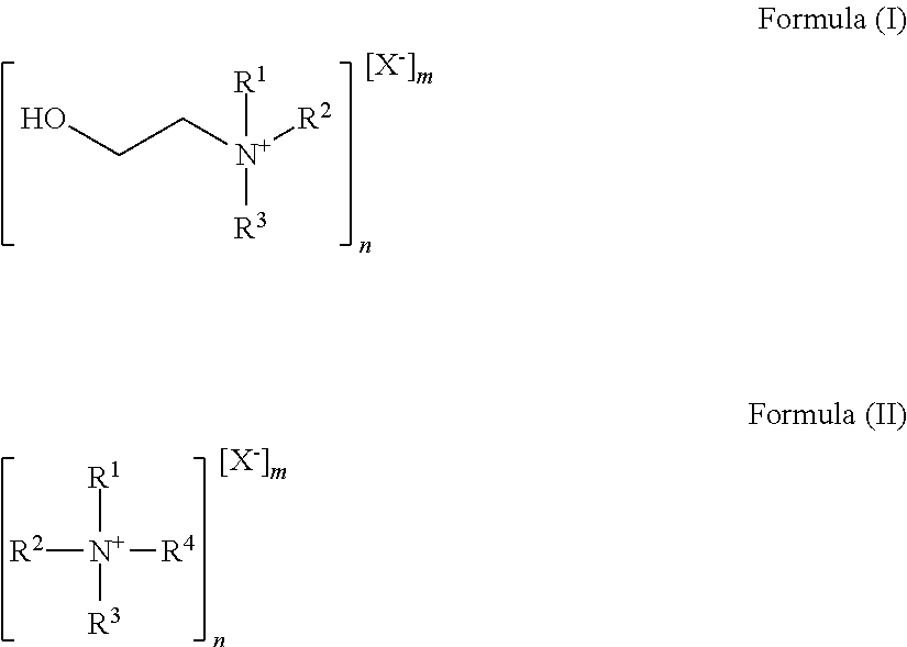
OCC[N+]([R2])([R1])[R3].[N+]([R1])([R3])([R2])[R4]
